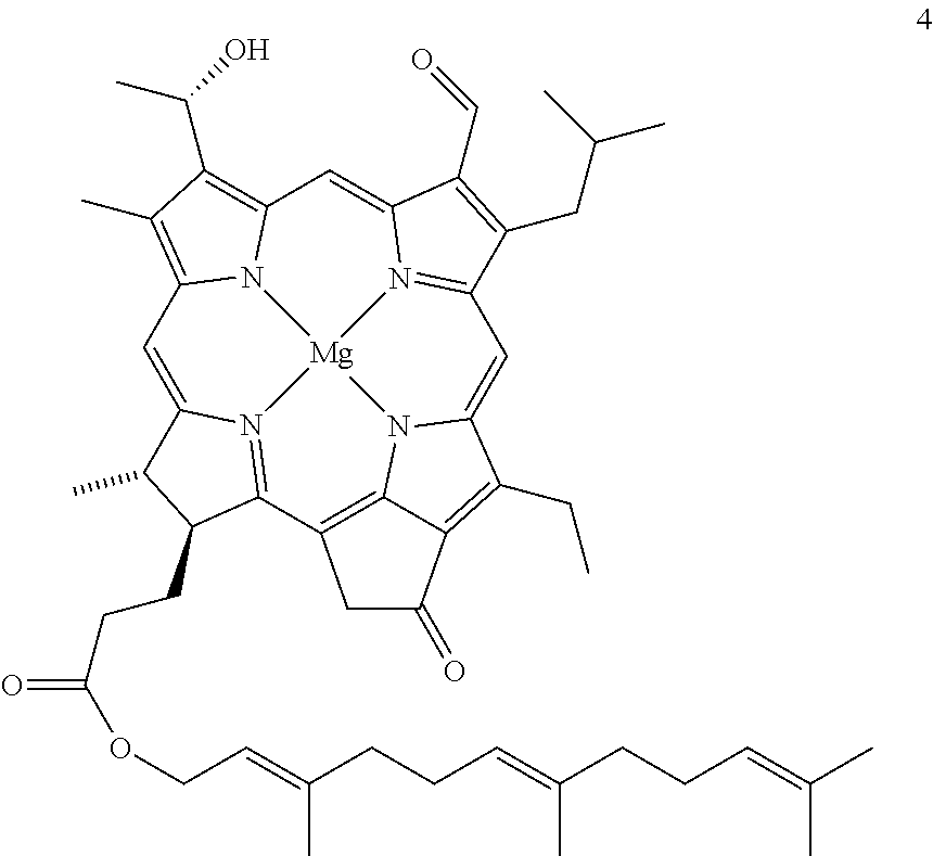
C1=C2N3=C(C4=C5N6C(=CC7=N8C(=CC9=C(C(O)C)C(C)=C1N9[Mg]863)C(C=O)=C7CC(C)C)C(CC)=C5C(=O)C4)C(CCC(=O)OCC=C(CCC=C(CCC=C(C)C)C)C)C2C
